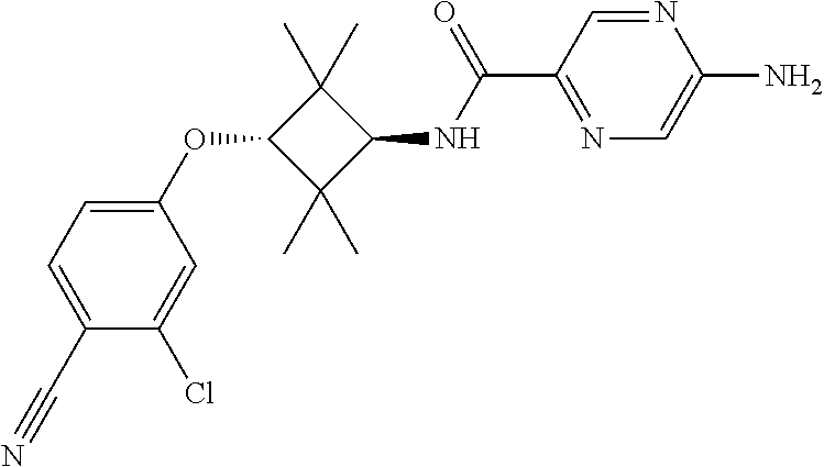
C1(OC2C(C)(C)C(NC(C3=NC=C(N)N=C3)=O)C2(C)C)=CC=C(C#N)C(Cl)=C1
